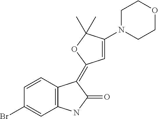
BrC1=CC2=C(C=C1)C(=C1C=C(N3CCOCC3)C(C)(C)O1)C(=O)N2
